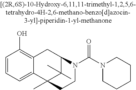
C1=CC=C2C(=C1O)CC1C(C)(C)C2(C)CCN1C(N1CCCCC1)=O
